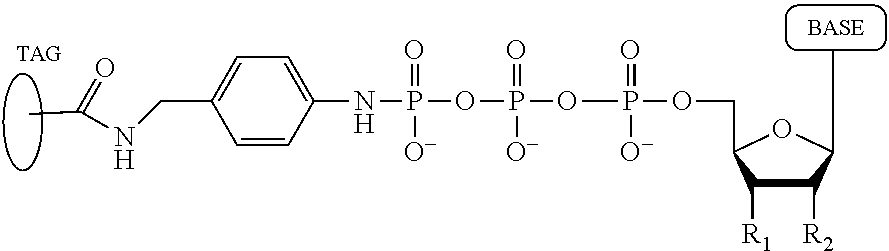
C1([R2])C([R1])C(COP([O-])(=O)OP(OP(NC2=CC=C(CNC(C)=O)C=C2)(=O)[O-])(=O)[O-])OC1CC
